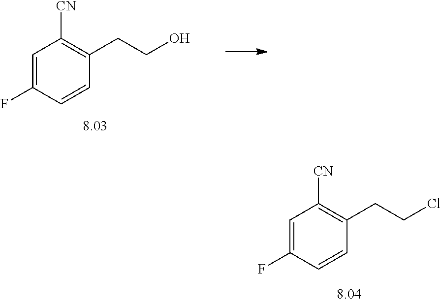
C1=C(F)C=CC(CCO)=C1[CN].C1=C(F)C=CC(CCCl)=C1[CN]
